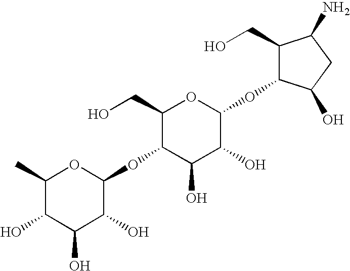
C1(C)C(O)C(O)C(O)C(OC2C(O)C(O)C(OC3C(O)CC(N)C3CO)OC2CO)O1
